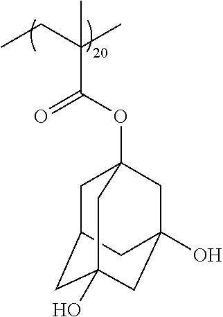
CCC(C)(C)C(OC12CC3CC(O)(CC(O)(C1)C3)C2)=O
